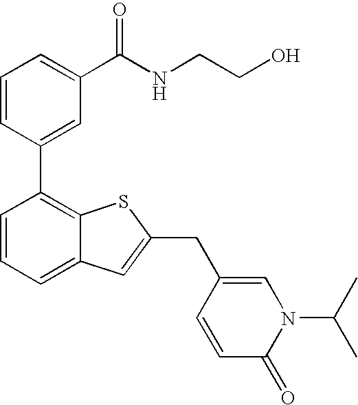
C1=CC(C2=C3C(=CC=C2)C=C(CC2=CN(C(C)C)C(=O)C=C2)S3)=CC(C(NCCO)=O)=C1
